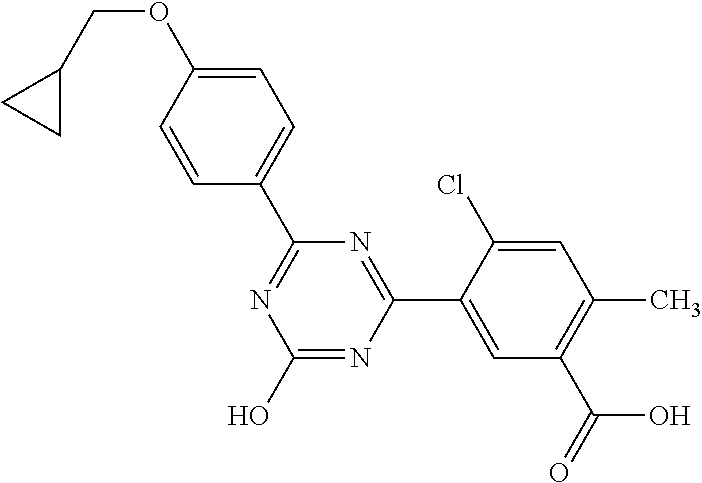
N1=C(C2=CC=C(OCC3CC3)C=C2)N=C(C2=CC(C(O)=O)=C(C)C=C2Cl)N=C1O
